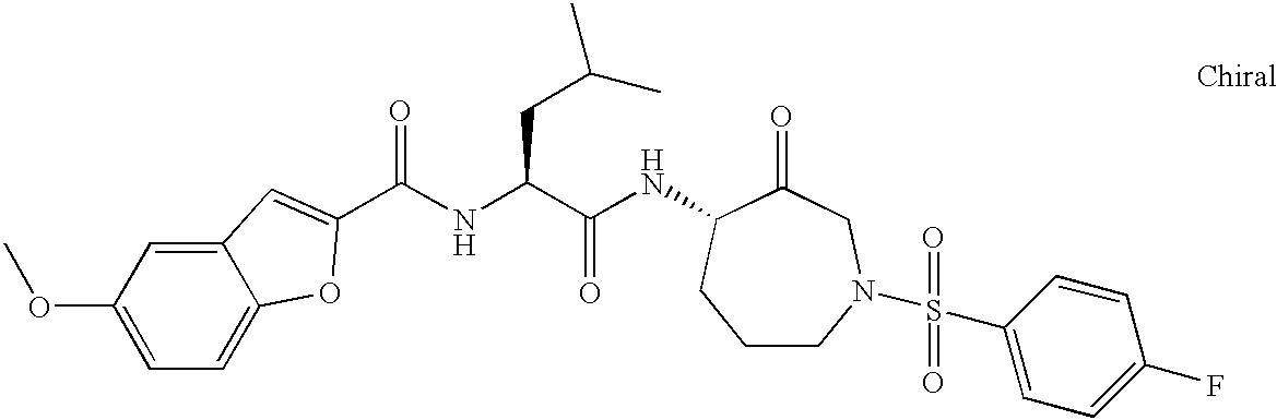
C(NC(C(NC1C(=O)CN(S(C2=CC=C(F)C=C2)(=O)=O)CCC1)=O)CC(C)C)(=O)C1=CC2=CC(OC)=CC=C2O1
